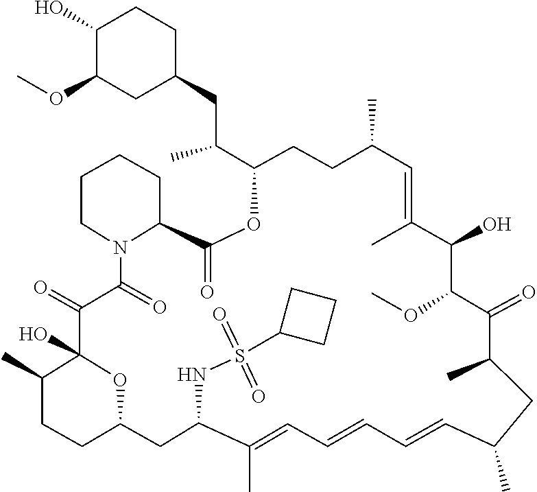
O(C1C(O)C(C)=CC(C)CCC(C(CC2CC(OC)C(O)CC2)C)OC(=O)C2CCCCN2C(=O)C(=O)C2(O)C(C)CCC(CC(NS(=O)(=O)C3CCC3)C(C)=CC=CC=CC(C)CC(C)C1=O)O2)C
